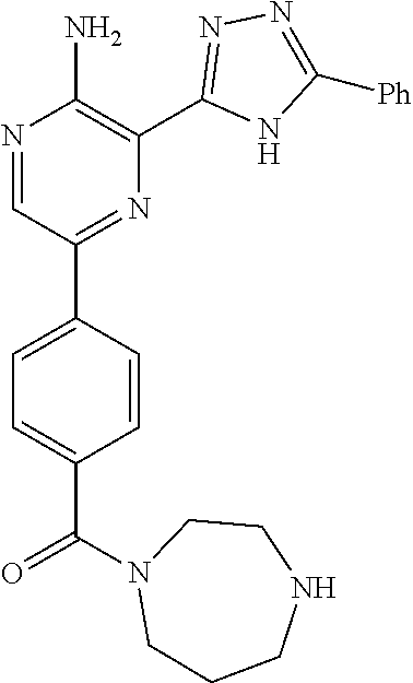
C1(C2=CC=C(C(=O)N3CCCNCC3)C=C2)=NC(C2=NN=C([Ph])N2)=C(N)N=C1
